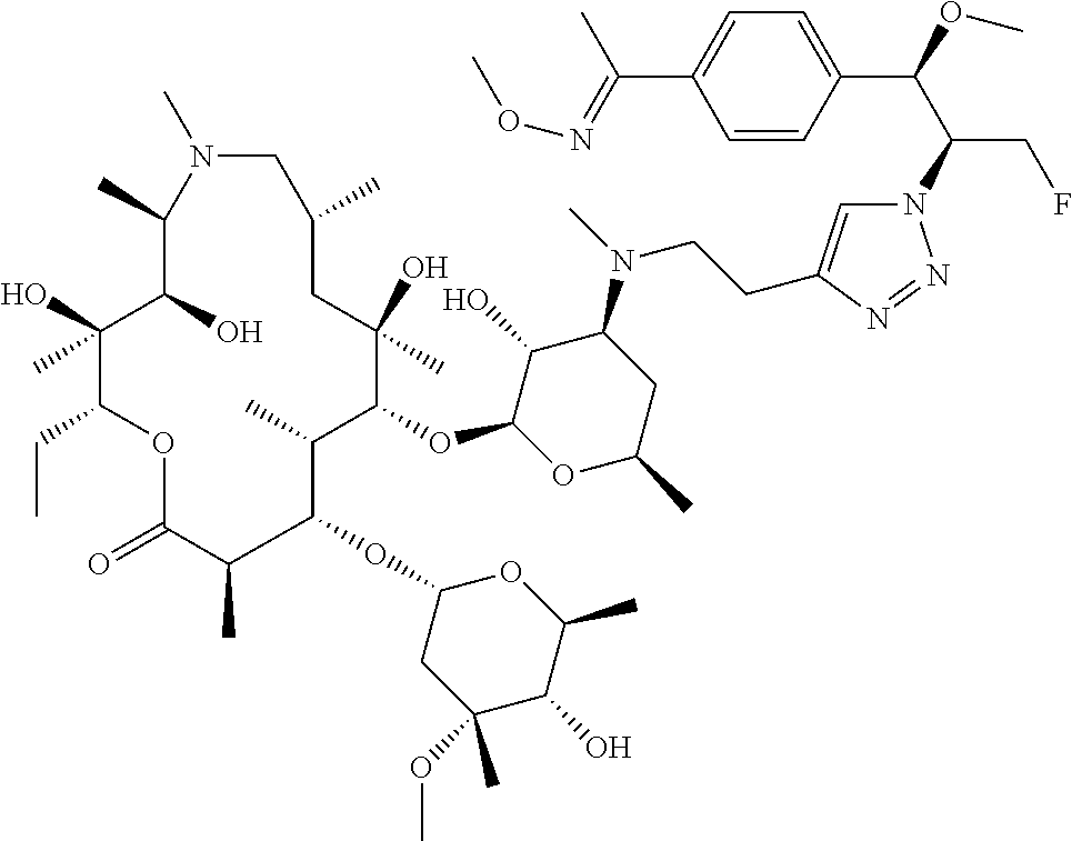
N1=NN(C(C(C2=CC=C(C(=NOC)C)C=C2)OC)CF)C=C1CCN(C1C(O)C(OC2C(C)C(OC3CC(OC)(C)C(O)C(C)O3)C(C)C(=O)OC(CC)C(O)(C)C(O)C(C)N(C)CC(C)CC2(O)C)OC(C)C1)C
